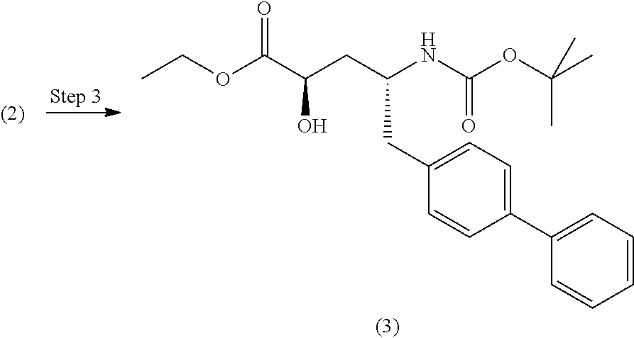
CCOC(C(CC(NC(OC(C)(C)C)=O)CC1=CC=C(C2=CC=CC=C2)C=C1)O)=O
